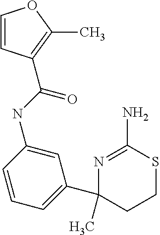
N1=C(N)SCCC1(C1=CC=CC(NC(=O)C2=C(C)OC=C2)=C1)C
